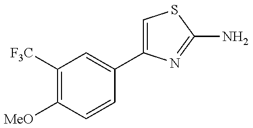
C1=C(C2=CC([F3C])=C([MeO])C=C2)N=C(N)S1
